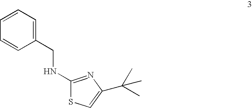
C1(CNC2=NC(C(C)(C)C)=CS2)=CC=CC=C1
